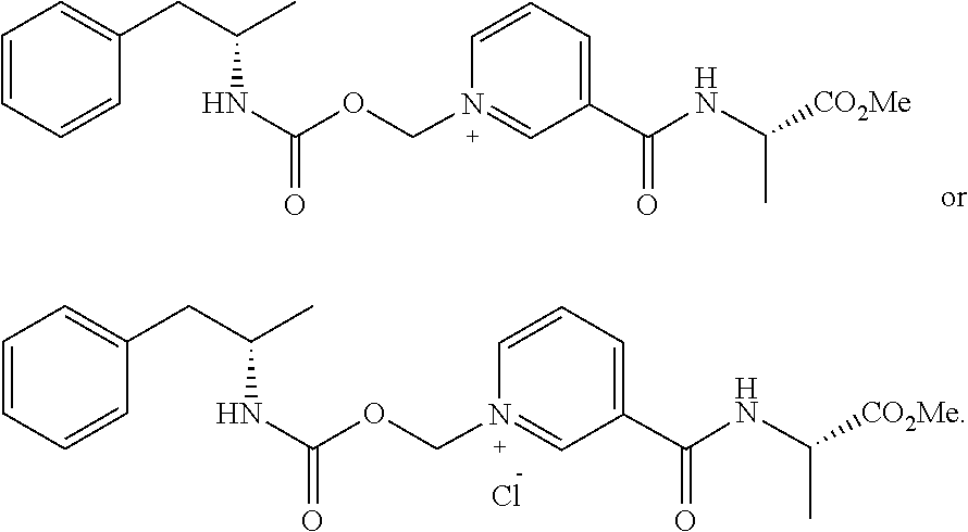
C(C1=CC=CN(COC(NC(CC2=CC=CC=C2)C)=O)=C1)(=O)NC([CO2Me])C.Cl.C(C1=CC=CN(COC(NC(CC2=CC=CC=C2)C)=O)=C1)(=O)NC([CO2Me])C
